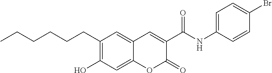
CCCCCCC1=C(O)C=C2C(=C1)C=C(C(NC1=CC=C(Br)C=C1)=O)C(=O)O2
